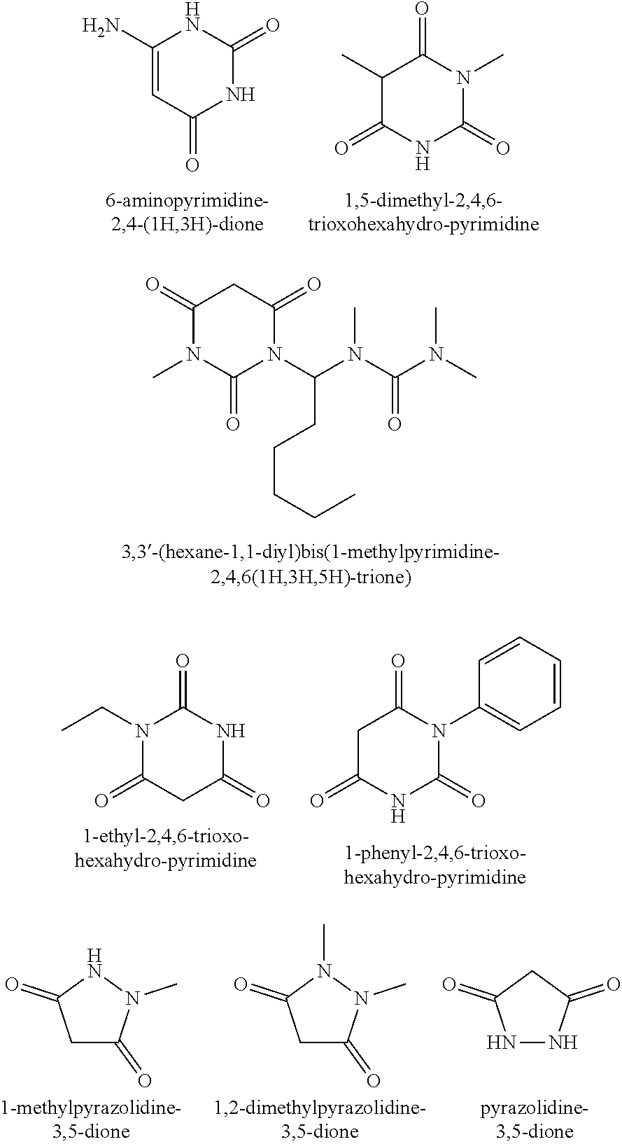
C1(N)=CC(=O)NC(=O)N1.C1(C)C(=O)NC(=O)N(C)C1=O.C1(=O)N(C)C(=O)N(C(N(C(N(C)C)=O)C)CCCCC)C(=O)C1.N1(CC)C(=O)CC(=O)NC1=O.C1C(=O)NC(=O)N(C2=CC=CC=C2)C1=O.C1C(=O)N(C)NC1=O.C1C(=O)N(C)N(C)C1=O.N1NC(=O)CC1=O
